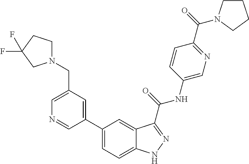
C1(CN2CCC(F)(F)C2)=CN=CC(C2=CC=C3C(=C2)C(C(NC2=CN=C(C(=O)N4CCCC4)C=C2)=O)=NN3)=C1
